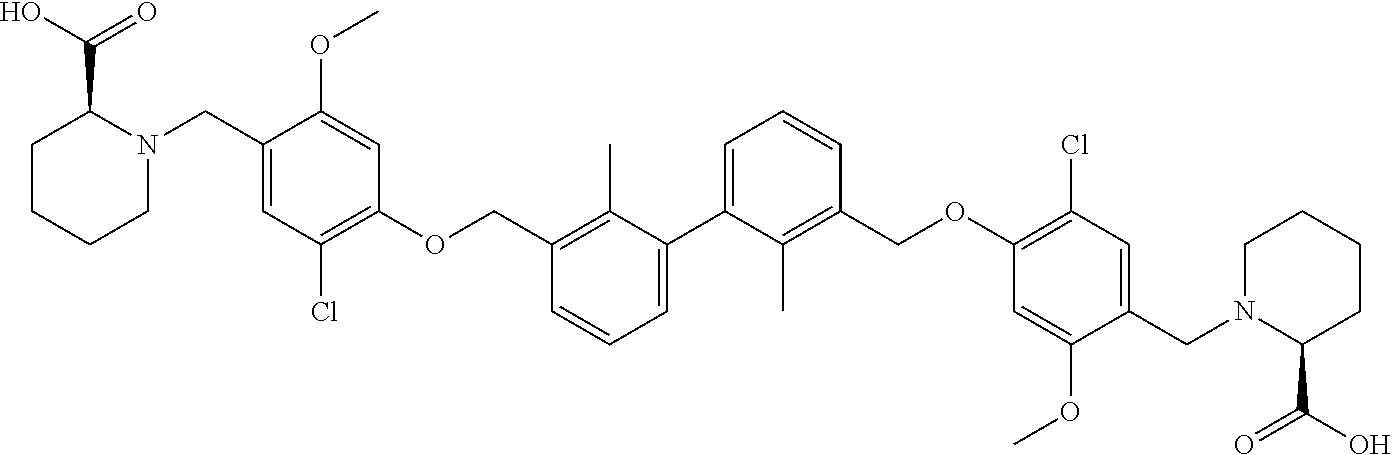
C1(C(O)=O)CCCCN1CC1=CC(Cl)=C(OCC2=C(C)C(C3=CC=CC(COC4=C(Cl)C=C(CN5C(C(O)=O)CCCC5)C(OC)=C4)=C3C)=CC=C2)C=C1OC
